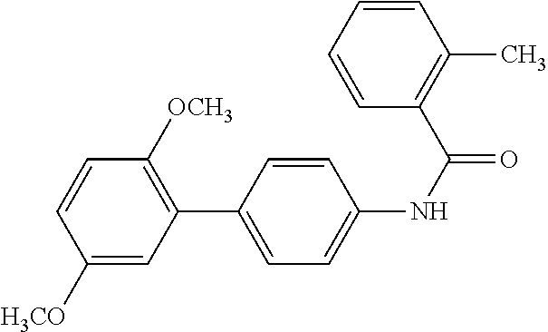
C1([H3CO])=CC(C2=CC=C(NC(=O)C3=C(C)C=CC=C3)C=C2)=C([OCH3])C=C1
